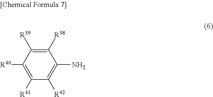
C1(N)=C([R42])C([R41])=C([R40])C([R39])=C1[R38]
